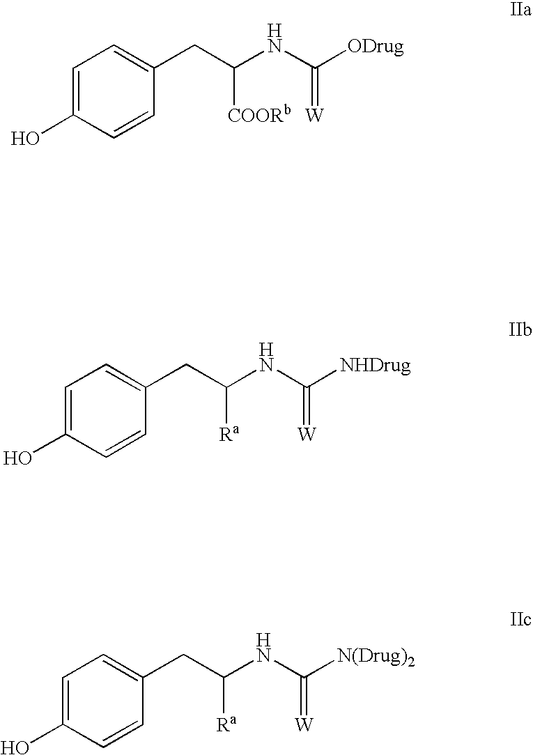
C1=C(O)C=CC(CC(NC([ODrug])=[W])[COORb])=C1.C1=C(O)C=CC(CC(NC([NHDrug])=[W])[Ra])=C1.C1=C(O)C=CC(CC(NC([N(Drug)2])=[W])[Ra])=C1
